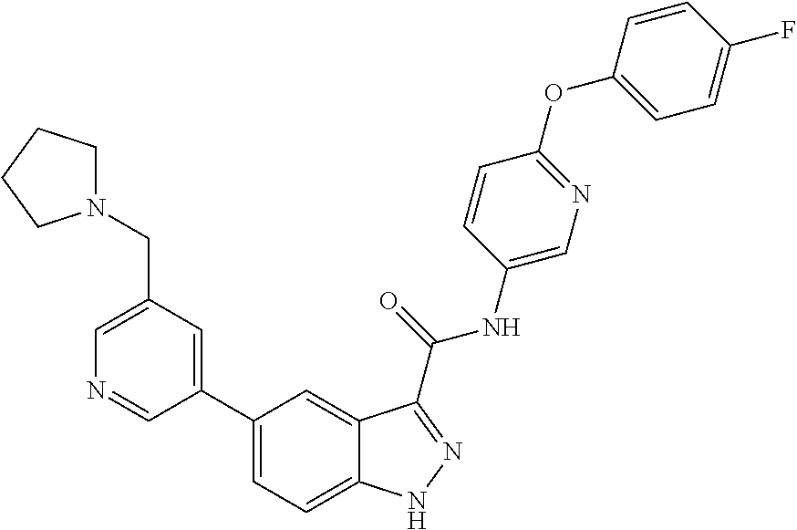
C1(CN2CCCC2)=CN=CC(C2=CC=C3C(=C2)C(C(NC2=CN=C(OC4=CC=C(F)C=C4)C=C2)=O)=NN3)=C1
